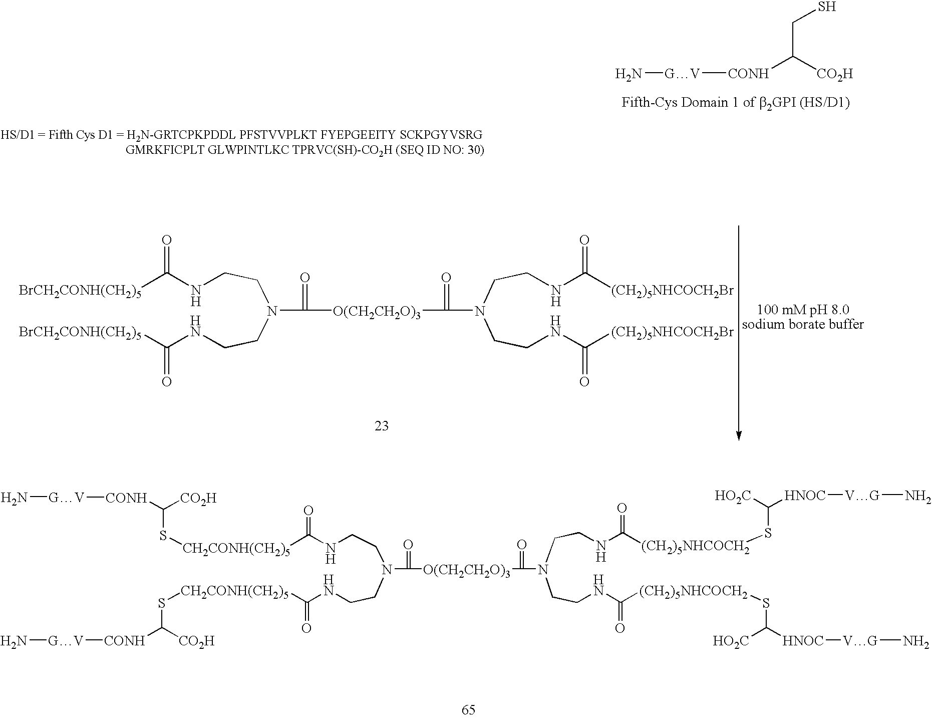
N(C([O(CH2CH2O)3]C(N(CCNC([(CH2)5NHCOCH2]SC([HO2C])[HNOC][VG]N)=O)CCNC([(CH2)5NHCOCH2]SC([HO2C])[HNOC][VG]N)=O)=O)=O)(CCNC([CH2CONH(CH2)5]SC([CO2H])[CONH][GV]N)=O)CCNC([CH2CONH(CH2)5]SC([CO2H])[CONH][GV]N)=O.N[GV][CONH]C([CO2H])CS.N(C([O(CH2CH2O)3]C(N(CCNC([(CH2)5NHCOCH2Br])=O)CCNC([(CH2)5NHCOCH2Br])=O)=O)=O)(CCNC([BrCH2CONH(CH2)5])=O)CCNC([BrCH2CONH(CH2)5])=O
